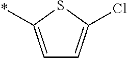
C1=C(*)SC(Cl)=C1
